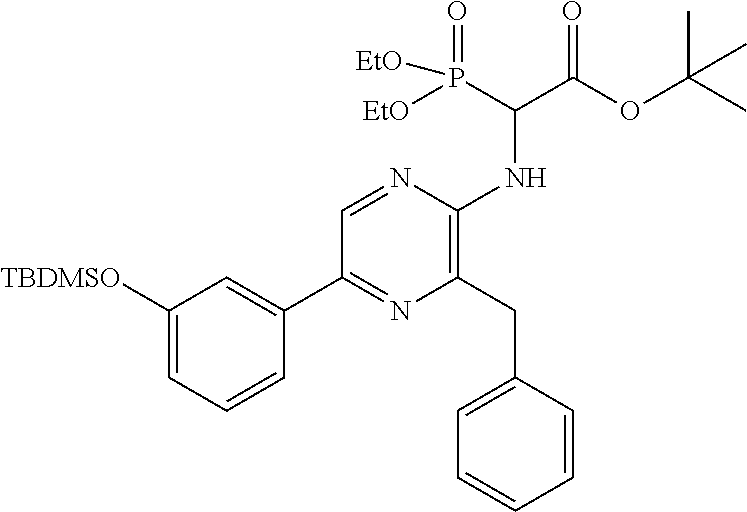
C1([TBDMSO])=CC=CC(C2=NC(CC3=CC=CC=C3)=C(NC(C(OC(C)(C)C)=O)P(=O)([EtO])[EtO])N=C2)=C1
